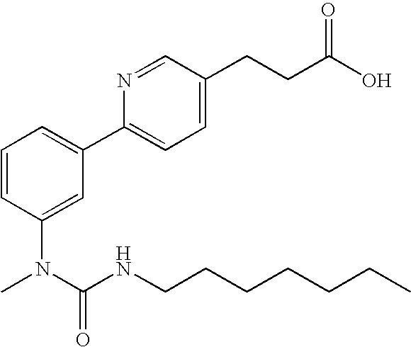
C1=CC(N(C(NCCCCCCC)=O)C)=CC(C2=CC=C(CCC(O)=O)C=N2)=C1
